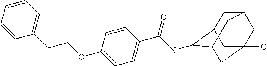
C1C2C(NC(C3=CC=C(OCCC4=CC=CC=C4)C=C3)=O)C3CC(O)(CC1C3)C2
